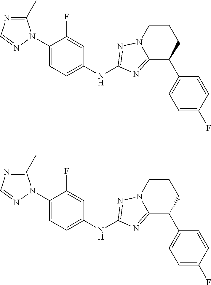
C1(C)=NC=NN1C1=CC=C(NC2=NN3C(=N2)C(C2=CC=C(F)C=C2)CCC3)C=C1F.C1(C)=NC=NN1C1=CC=C(NC2=NN3C(=N2)C(C2=CC=C(F)C=C2)CCC3)C=C1F
